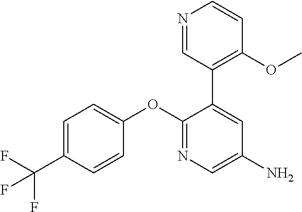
C1=C(C(F)(F)F)C=CC(OC2=NC=C(N)C=C2C2=C(OC)C=CN=C2)=C1
